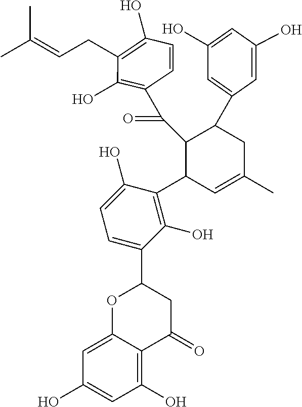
C1(C2=C(O)C(C3OC4=CC(O)=CC(O)=C4C(=O)C3)=CC=C2O)C(C(=O)C2=C(O)C(CC=C(C)C)=C(O)C=C2)C(C2=CC(O)=CC(O)=C2)CC(C)=C1
